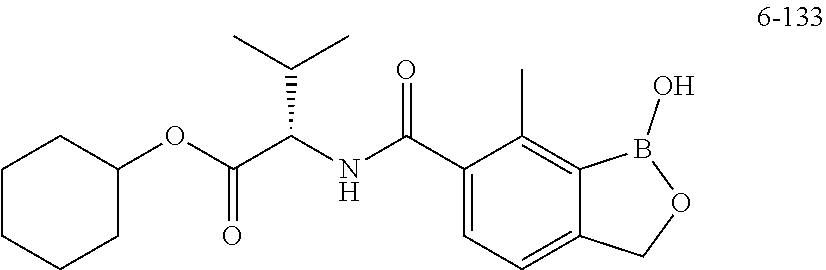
C1(OC(C(NC(C2=CC=C3C(=C2C)B(O)OC3)=O)C(C)C)=O)CCCCC1
